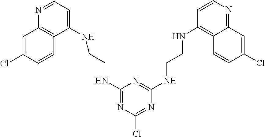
N1=CC=C(NCCNC2=NC(Cl)=NC(NCCNC3=C4C(=NC=C3)C=C(Cl)C=C4)=N2)C2=C1C=C(Cl)C=C2
